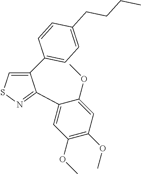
C1(C2=CC=C(CCCC)C=C2)=CSN=C1C1=CC(OC)=C(OC)C=C1OC
